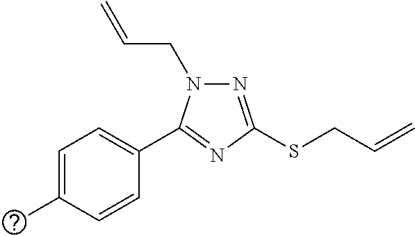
N1=C(SCC=C)N=C(C2=CC=C(C)C=C2)N1CC=C
